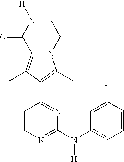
N12C(=C(C)C(C3=NC(N(C4=C(C)C=CC(F)=C4)[H])=NC=C3)=C1C)C(=O)N([H])CC2
